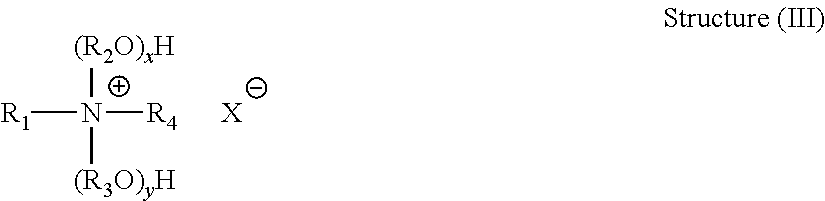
[R1][N+]([(R2O)xH])([(R3O)yH])[R4].[X]
